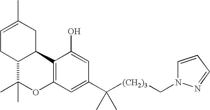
C1=C(C)CC2C(C1)C(C)(C)OC1=C2C(O)=CC(C([(CH2)3]CN2C=CC=N2)(C)C)=C1
